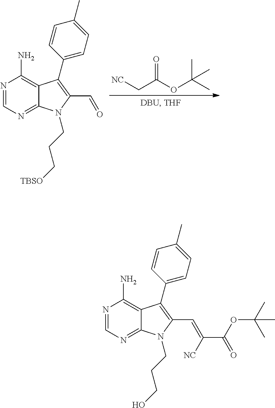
N1=CN=C2C(=C1N)C(C1=CC=C(C)C=C1)=C(C=C(C(OC(C)(C)C)=O)[NC])N2CCCO.N1=CN=C2C(=C1N)C(C1=CC=C(C)C=C1)=C(C=O)N2CCC[TBSO].[NC]CC(OC(C)(C)C)=O
